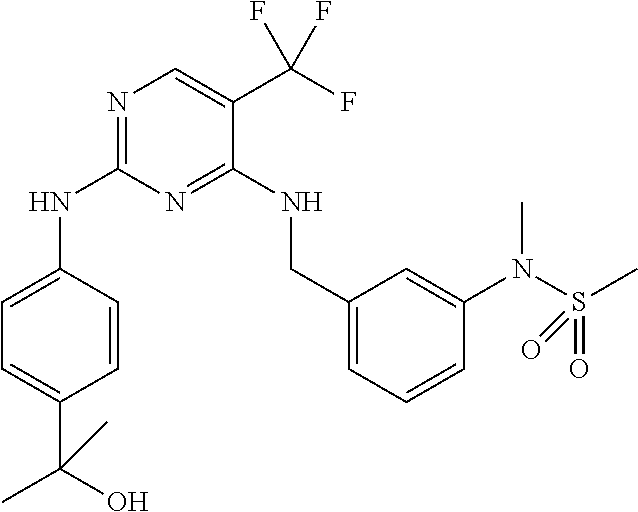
N1=C(NC2=CC=C(C(O)(C)C)C=C2)N=C(NCC2=CC=CC(N(S(C)(=O)=O)C)=C2)C(C(F)(F)F)=C1
